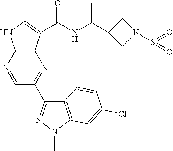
C12=C(C(C(NC(C)C3CN(S(=O)(C)=O)C3)=O)=CN1)N=C(C1=NN(C)C3=C1C=CC(Cl)=C3)C=N2
